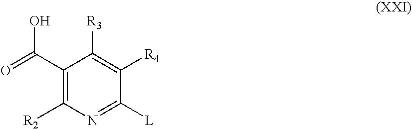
C1(C(=O)O)=C([R2])N=C([L])C([R4])=C1[R3]
